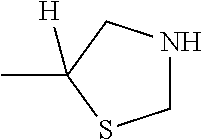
N1CSC(C)([H])C1
